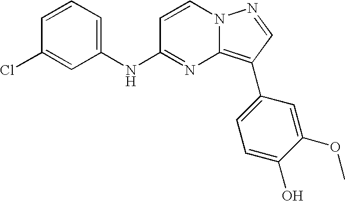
C1(NC2=NC3=C(C4=CC=C(O)C(OC)=C4)C=NN3C=C2)=CC=CC(Cl)=C1
